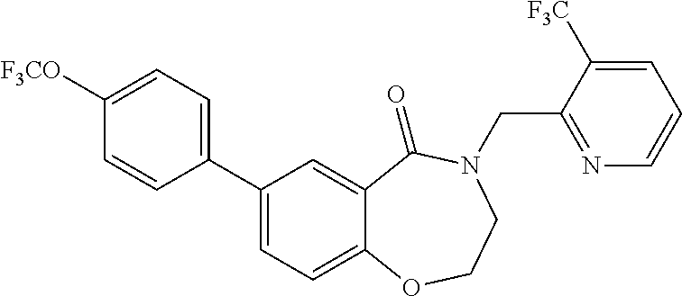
C1([F3CO])=CC=C(C2=CC=C3C(=C2)C(=O)N(CC2=NC=CC=C2[F3C])CCO3)C=C1
